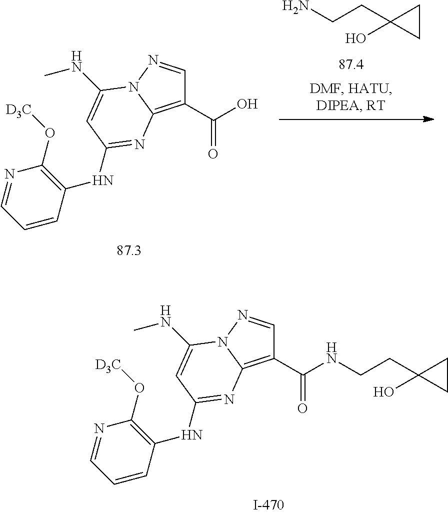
C1CC1(CCN)O.C1(C(O)=O)=C2N(N=C1)C(NC)=CC(NC1=C(O[D3C])N=CC=C1)=N2.C1(C(=O)NCCC2(O)CC2)=C2N(N=C1)C(NC)=CC(NC1=C(O[D3C])N=CC=C1)=N2
